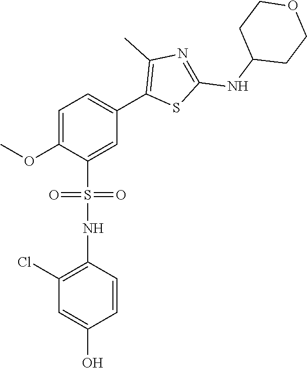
C1=C(OC)C(S(=O)(=O)NC2=C(Cl)C=C(O)C=C2)=CC(C2=C(C)N=C(NC3CCOCC3)S2)=C1
